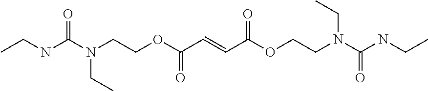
CCNC(N(CCOC(C=CC(OCCN(C(NCC)=O)CC)=O)=O)CC)=O
